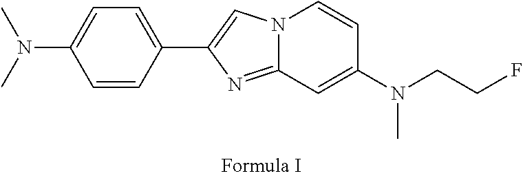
N12C(=NC(C3=CC=C(N(C)C)C=C3)=C1)C=C(N(CCF)C)C=C2
